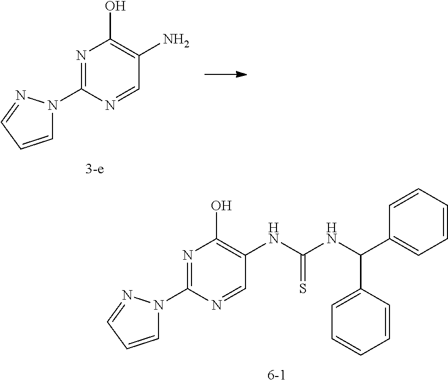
C1=CC=NN1C1=NC(O)=C(N)C=N1.C1=CC=NN1C1=NC(O)=C(NC(NC(C2=CC=CC=C2)C2=CC=CC=C2)=S)C=N1
